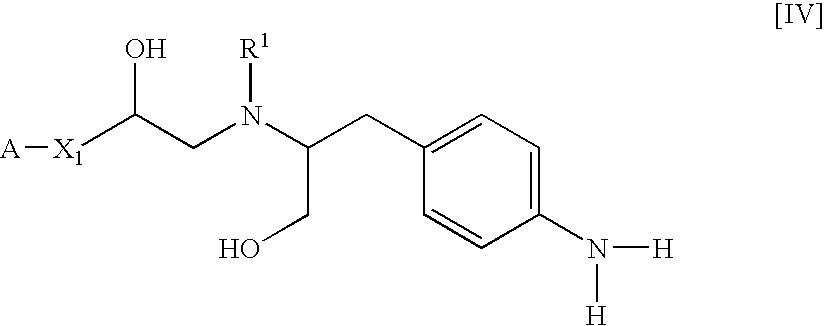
C1(N([H])[H])=CC=C(CC(N(CC([X1][A])O)[R1])CO)C=C1
